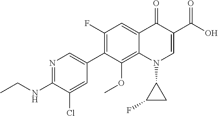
N(C1=NC=C(C2=C(F)C=C3C(=C2OC)N(C2C(F)C2)C=C(C(=O)O)C3=O)C=C1Cl)CC
